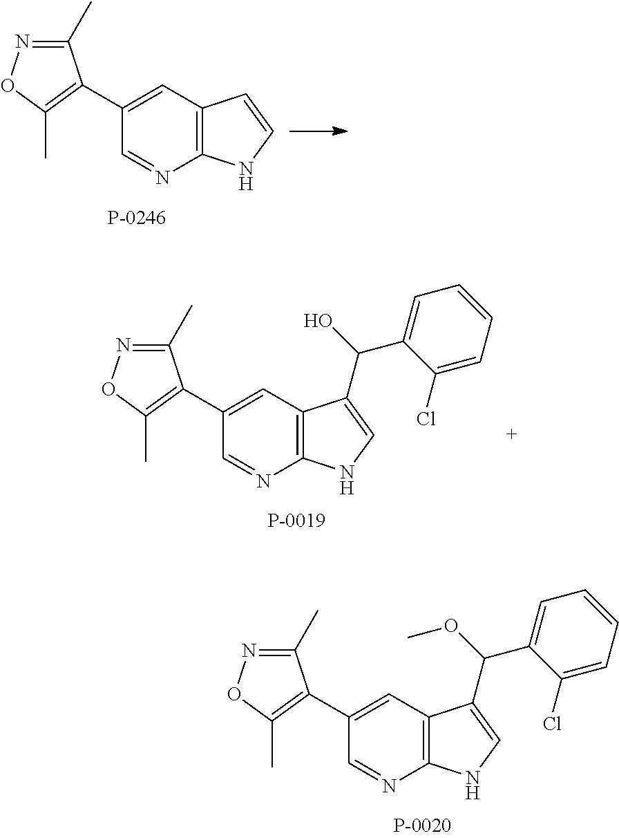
C12=C(C=C(C3=C(C)ON=C3C)C=N1)C=CN2.C12=C(C=C(C3=C(C)ON=C3C)C=N1)C(C(C1=CC=CC=C1Cl)O)=CN2.C12=C(C=C(C3=C(C)ON=C3C)C=N1)C(C(C1=CC=CC=C1Cl)OC)=CN2
